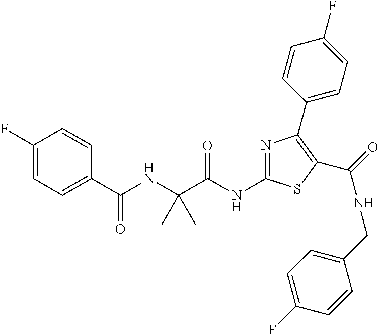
N(C(C(NC(C1=CC=C(F)C=C1)=O)(C)C)=O)C1=NC(C2=CC=C(F)C=C2)=C(C(NCC2=CC=C(F)C=C2)=O)S1
